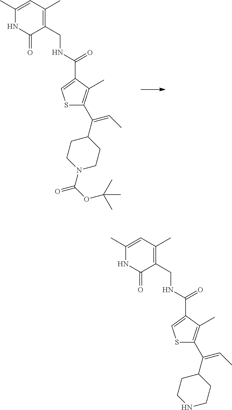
S1C(C(=CC)C2CCN(C(=O)OC(C)(C)C)CC2)=C(C)C(C(=O)NCC2=C(C)C=C(C)NC2=O)=C1.S1C(C(=CC)C2CCNCC2)=C(C)C(C(=O)NCC2=C(C)C=C(C)NC2=O)=C1
